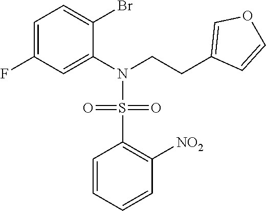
C1=C(F)C=C(N(CCC2=COC=C2)S(C2=C([NO2])C=CC=C2)(=O)=O)C(Br)=C1
